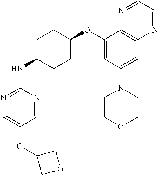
C1(OC2CCC(NC3=NC=C(OC4COC4)C=N3)CC2)=CC(N2CCOCC2)=CC2=C1N=CC=N2
